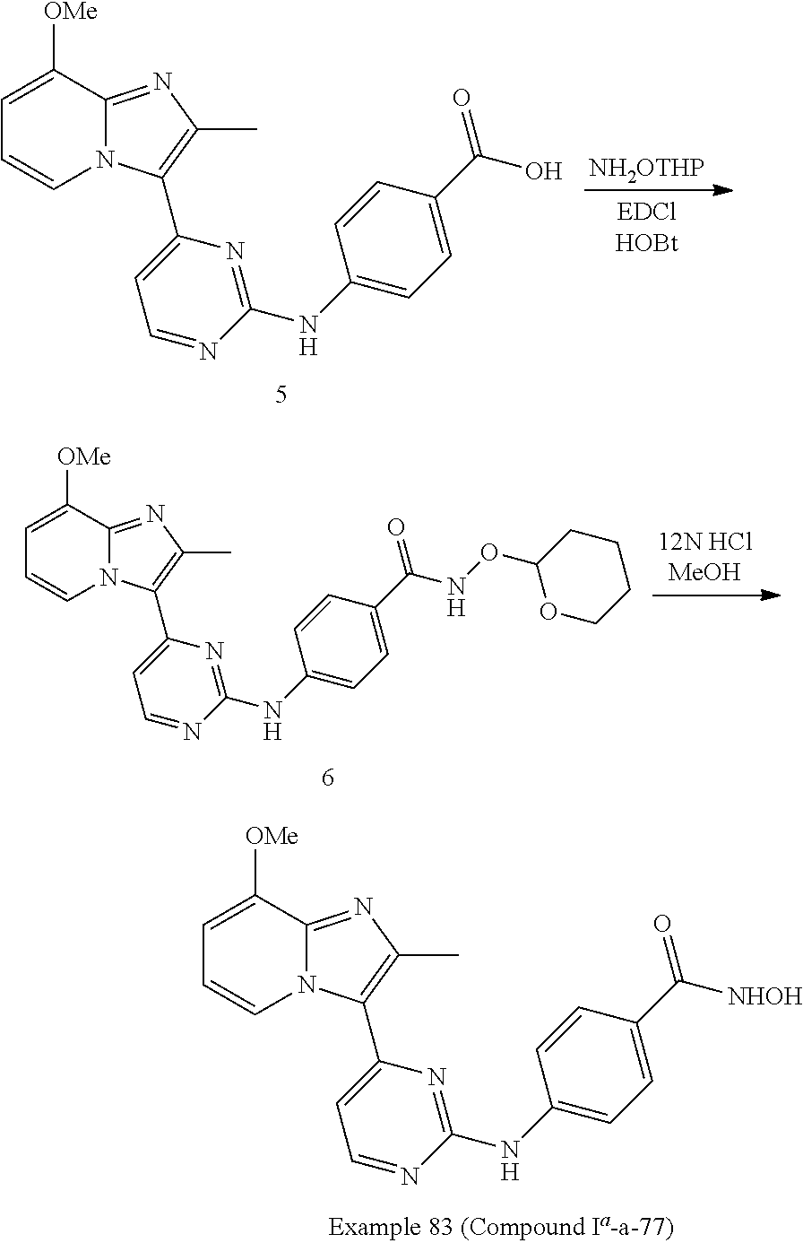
[NH2OTHP].C1=C([OMe])C2=NC(C)=C(C3=CC=NC(NC4=CC=C(C(O)=O)C=C4)=N3)N2C=C1.C1=C([OMe])C2=NC(C)=C(C3=CC=NC(NC4=CC=C(C(NOC5OCCCC5)=O)C=C4)=N3)N2C=C1.C1=C([OMe])C2=NC(C)=C(C3=CC=NC(NC4=CC=C(C([NHOH])=O)C=C4)=N3)N2C=C1
